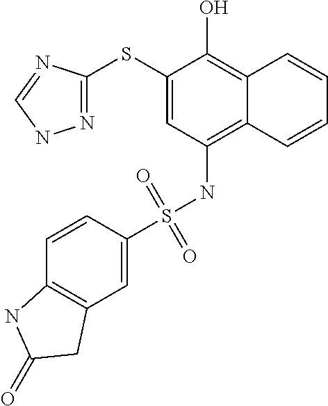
N1=C(SC2=CC(NS(C3=CC4=C(C=C3)NC(=O)C4)(=O)=O)=C3C(=C2O)C=CC=C3)N=CN1
